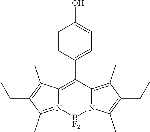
C1=CC(C2=C3N(=C(C)C(CC)=C3C)[BF2]N3C2=C(C)C(CC)=C3C)=CC=C1O
